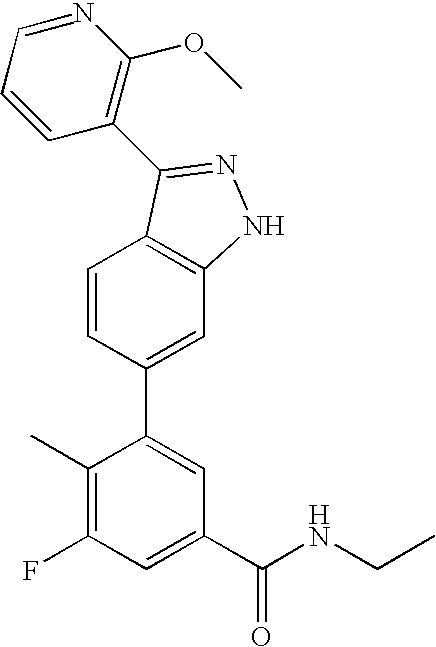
C1=CC(C2=CC(C(NCC)=O)=CC(F)=C2C)=CC2=C1C(C1=C(OC)N=CC=C1)=NN2
